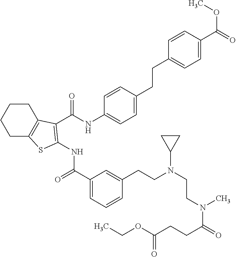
C1(C(=O)NC2=C(C(=O)NC3=CC=C(CCC4=CC=C(C(OC)=O)C=C4)C=C3)C3=C(CCCC3)S2)=CC=CC(CCN(CCN(C(=O)CCC(OCC)=O)C)C2CC2)=C1
